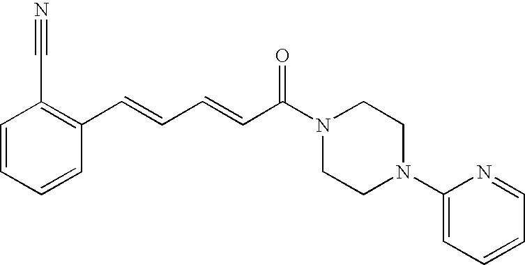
C1=CC=CC(C=CC=CC(N2CCN(C3=CC=CC=N3)CC2)=O)=C1C#N
